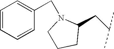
C1CCC(CC(C)C)N1CC1=CC=CC=C1
